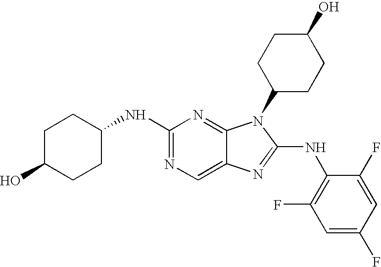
C1(NC2=NC=C3C(=N2)N(C2CCC(O)CC2)C(NC2=C(F)C=C(F)C=C2F)=N3)CCC(O)CC1
